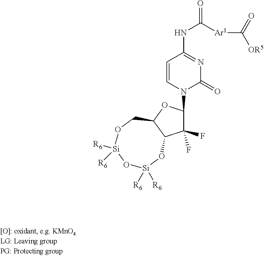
C1(F)(F)C(N2C(=O)N=C(NC(=O)[Ar1]C([OR5])=O)C=C2)OC2C1O[Si]([R6])([R6])O[Si]([R6])([R6])OC2
